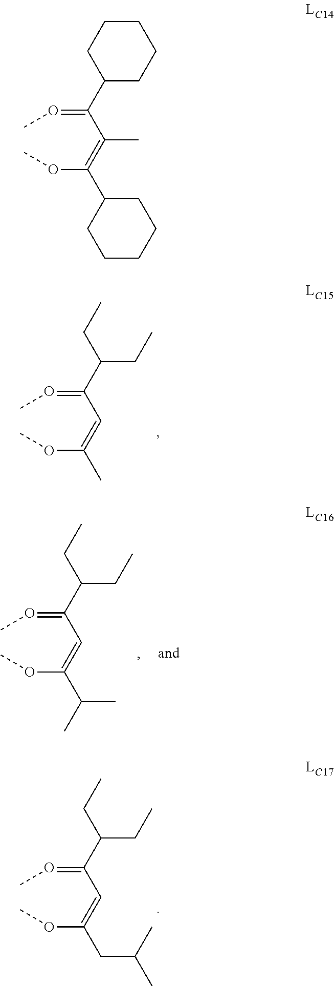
C(=OC)(C(=C(OC)C1CCCCC1)C)C1CCCCC1.C(=OC)(C=C(OC)C)C(CC)CC.C(=OC)(C=C(OC)CC(C)C)C(CC)CC.C(=OC)(C=C(OC)C(C)C)C(CC)CC
